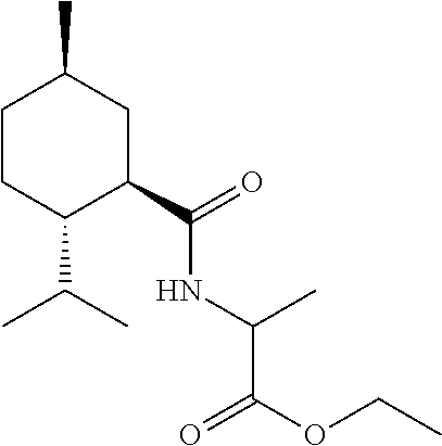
C1CC(C(C)C)C(C(=O)NC(C(OCC)=O)C)CC1C
